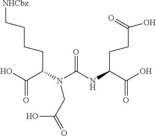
OC(C(N(C(NC(C(O)=O)CCC(O)=O)=O)CC(O)=O)CCCC[NHCbz])=O
